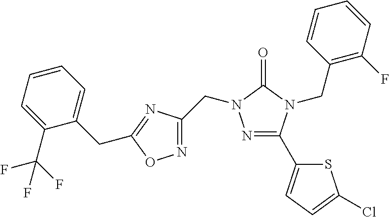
N1=C(C2=CC=C(Cl)S2)N(CC2=C(F)C=CC=C2)C(=O)N1CC1=NOC(CC2=CC=CC=C2C(F)(F)F)=N1
